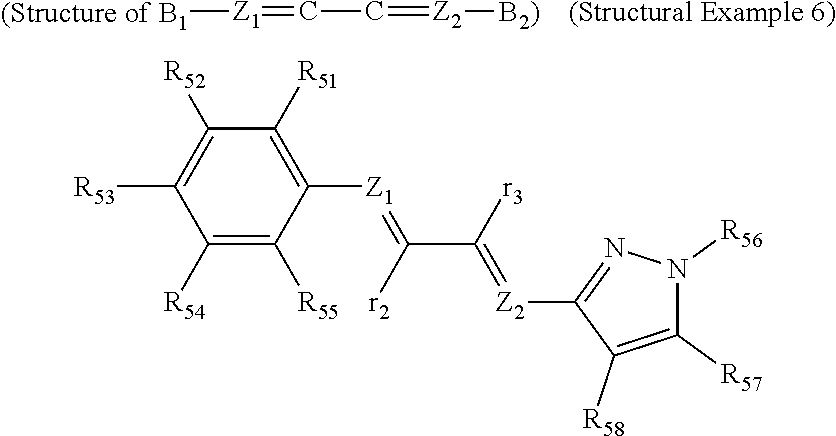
[(Structure of B1][Z1]=CC=[Z2][B2)].[(Structural Example 6)].C1([R54])=C([R55])C([Z1]=C(C([r3])=[Z2]C2=NN([R56])C([R57])=C2[R58])[r2])=C([R51])C([R52])=C1[R53]
